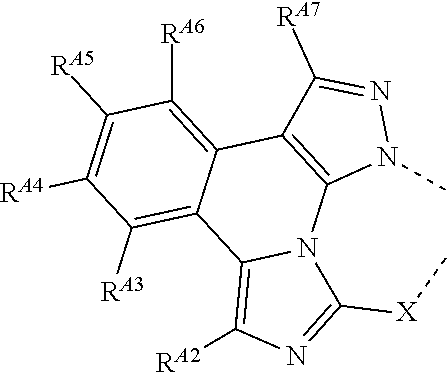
C1([RA5])=C([RA4])C([RA3])=C2C(=C1[RA6])C1=C(N3C2=C([RA2])N=C3[X]C)N(C)N=C1[RA7]
